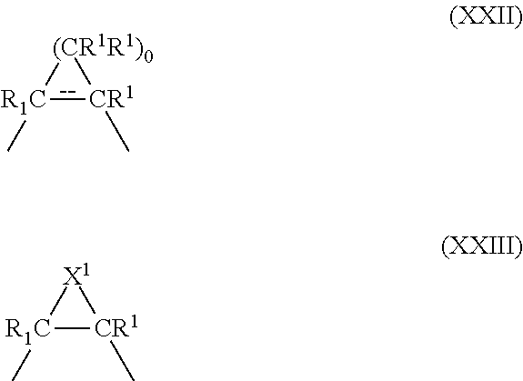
[R1C]1(C):[CR1](C)[(CR1R1)0]1.[R1C]1(C)[CR1](C)[X1]1
